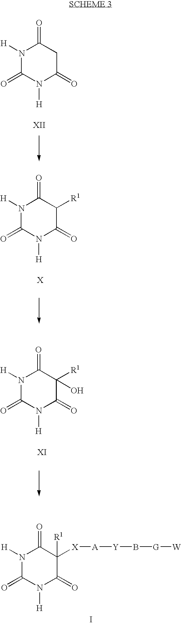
N1([H])C(=O)CC(=O)N([H])C1=O.N1([H])C(=O)C([R1])C(=O)N([H])C1=O.N1([H])C(=O)C([R1])(O)C(=O)N([H])C1=O.N1([H])C(=O)C([R1])([X][A][Y]B[G][W])C(=O)N([H])C1=O.I
